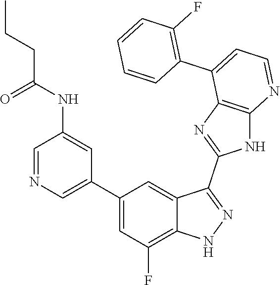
C1=NC=C(C2=CC(F)=C3C(=C2)C(C2=NC4=C(N2)N=CC=C4C2=C(F)C=CC=C2)=NN3)C=C1NC(CCC)=O
